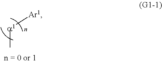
[Ar1][a1]C
